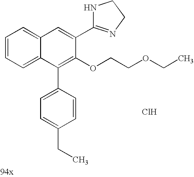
C1=C(C2=NCCN2)C(OCCOCC)=C(C2=CC=C(CC)C=C2)C2=CC=CC=C12.Cl
